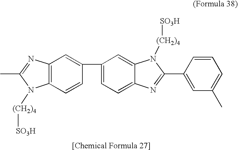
C12=C(C=CC(C3=CC=C4C(=C3)N([(CH2)4][SO3H])C(C3=CC(C)=CC=C3)=N4)=C1)N([(CH2)4][SO3H])C(C)=N2
